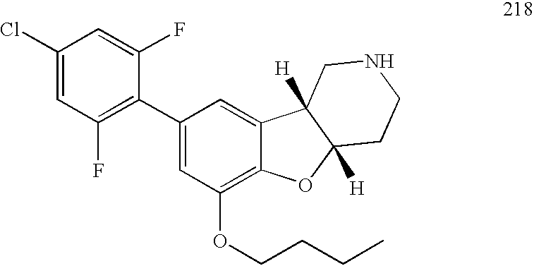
C1(Cl)=CC(F)=C(C2=CC(OCCCC)=C3C(=C2)C2([H])C([H])(O3)CCNC2)C(F)=C1
